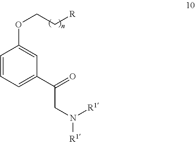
C1=CC=C(C(=O)CN([R1])[R1])C=C1OCC[R]
